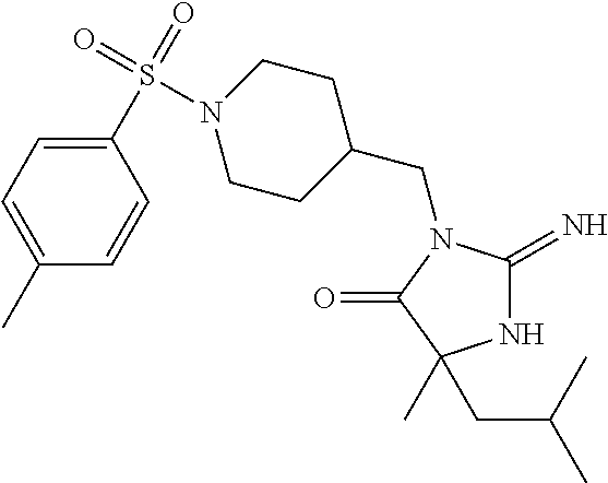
N1C(=N)N(CC2CCN(S(C3=CC=C(C)C=C3)(=O)=O)CC2)C(=O)C1(CC(C)C)C
